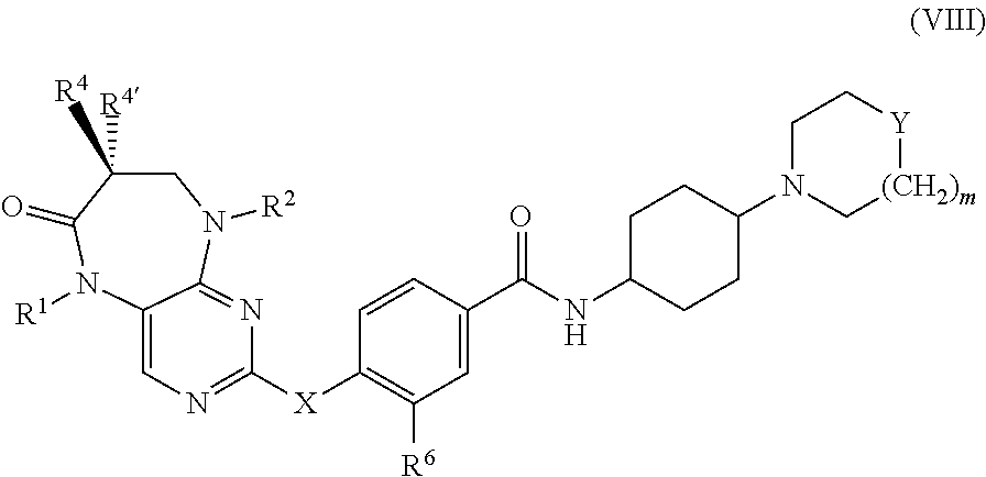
C1C([R4])([R4])C(=O)N([R1])C2=CN=C([X]C3=C([R6])C=C(C(=O)NC4CCC(N5C[(CH2)m][Y]CC5)CC4)C=C3)N=C2N1[R2]
